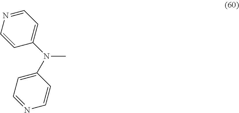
N(C)(C1=CC=NC=C1)C1=CC=NC=C1
